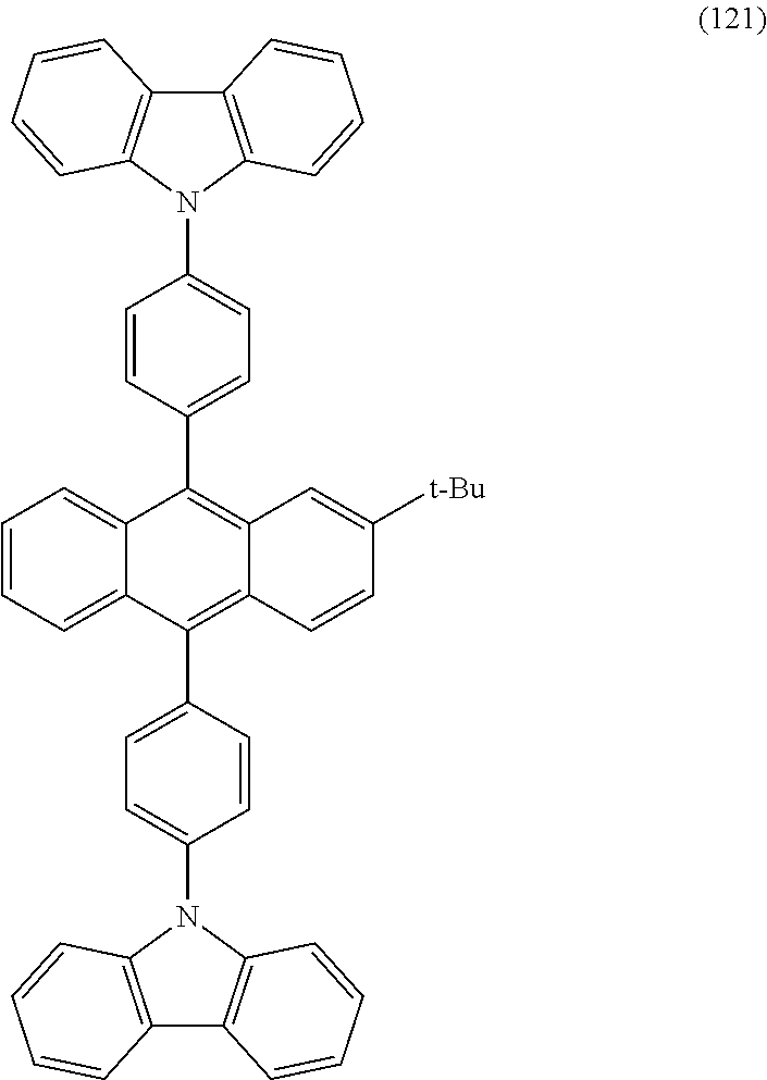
C1=CC(C2=C3C(=C(C4=CC=C(N5C6=C(C7=C5C=CC=C7)C=CC=C6)C=C4)C4=CC=CC=C42)C=CC([t-Bu])=C3)=CC=C1N1C2=C(C3=C1C=CC=C3)C=CC=C2
